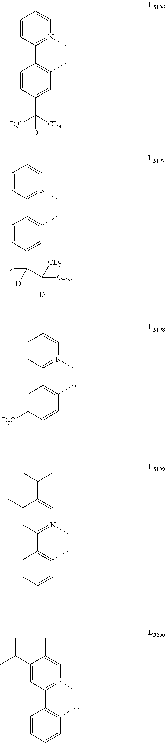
C1=CC(C([CD3])([D3C])[D])=CC(C)=C1C1=N(C)C=CC=C1.C1=CC(C([D])([D])C([CD3])([D])[CD3])=CC(C)=C1C1=N(C)C=CC=C1.C1=C([D3C])C=CC(C)=C1C1=N(C)C=CC=C1.C1=CC=CC(C)=C1C1=N(C)C=C(C(C)C)C(C)=C1.C1=CC=CC(C)=C1C1=N(C)C=C(C)C(C(C)C)=C1
